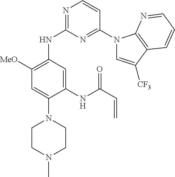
N1=C(NC2=C([MeO])C=C(N3CCN(C)CC3)C(NC(C=C)=O)=C2)N=C(N2C=C([CF3])C3=C2N=CC=C3)C=C1
